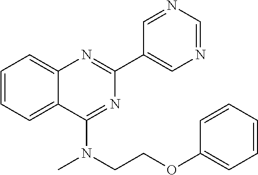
C1=CC=C2C(=C1)N=C(C1=CN=CN=C1)N=C2N(CCOC1=CC=CC=C1)C
